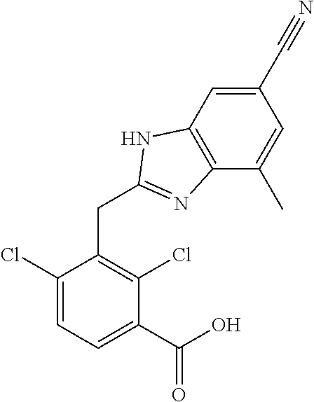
C1(C#N)=CC2=C(C(C)=C1)N=C(CC1=C(Cl)C(C(O)=O)=CC=C1Cl)N2
